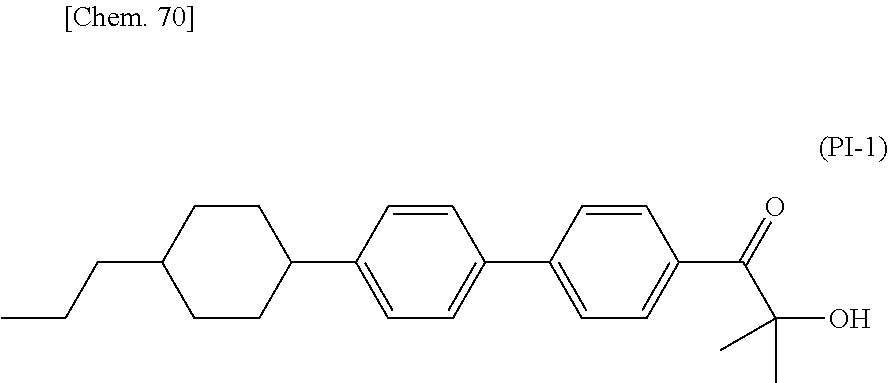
C1(C2CCC(CCC)CC2)=CC=C(C2=CC=C(C(=O)C(O)(C)C)C=C2)C=C1
